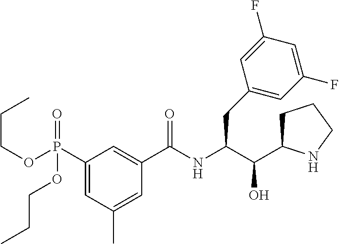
C1(P(OCCC)(=O)OCCC)=CC(C)=CC(C(NC(C(O)C2CCCN2)CC2=CC(F)=CC(F)=C2)=O)=C1
